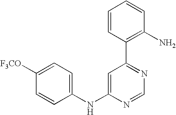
C1(NC2=CC(C3=C(N)C=CC=C3)=NC=N2)=CC=C([F3CO])C=C1
